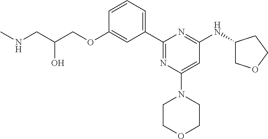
C1=CC=C(C2=NC(N3CCOCC3)=CC(NC3COCC3)=N2)C=C1OCC(CNC)O
